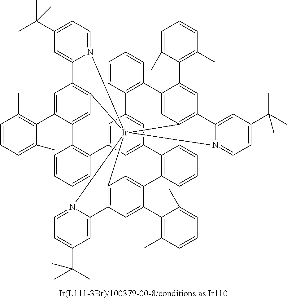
C1=CC2=C(C=C1)C1=CC3=C(C=C1C1=C(C)C=CC=C1C)C1=CC(C(C)(C)C)=CC=N1[Ir]3145C3=C(C=C(C6=C(C)C=CC=C6C)C(=C3)C3=C(C6=CC(=CC2=C6)C2=C(C=CC=C2)C2=CC1=C(C=C2C1=C(C)C=CC=C1C)C1=CC(C(C)(C)C)=CC=N14)C=CC=C3)C1=CC(C(C)(C)C)=CC=N15
